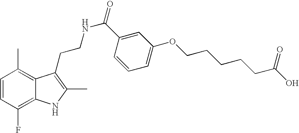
C1=CC(F)=C2C(=C1C)C(CCNC(=O)C1=CC(OCCCCCC(O)=O)=CC=C1)=C(C)N2
